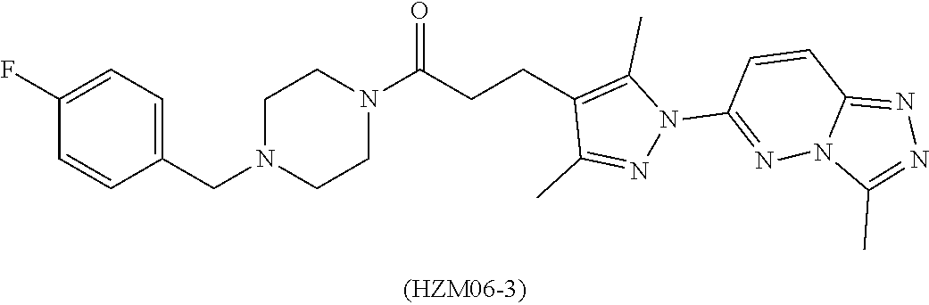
C1(CN2CCN(C(CCC3=C(C)N(C4=NN5C(=NN=C5C)C=C4)N=C3C)=O)CC2)=CC=C(F)C=C1
